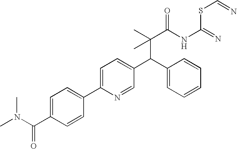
C(C(C)(C(NC(SC=N)=N)=O)C)(C1=CC=CC=C1)C1=CC=C(C2=CC=C(C(N(C)C)=O)C=C2)N=C1
